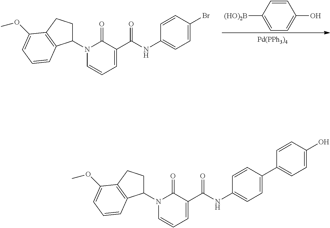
C1=CC([(HO)2B])=CC=C1O.[Pd(PPh3)4].N1(C2CCC3=C2C=CC=C3OC)C=CC=C(C(NC2=CC=C(Br)C=C2)=O)C1=O.N1(C2CCC3=C2C=CC=C3OC)C=CC=C(C(NC2=CC=C(C3=CC=C(O)C=C3)C=C2)=O)C1=O
